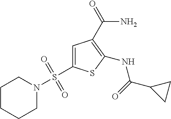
C1=C(S(N2CCCCC2)(=O)=O)SC(NC(=O)C2CC2)=C1C(=O)N
